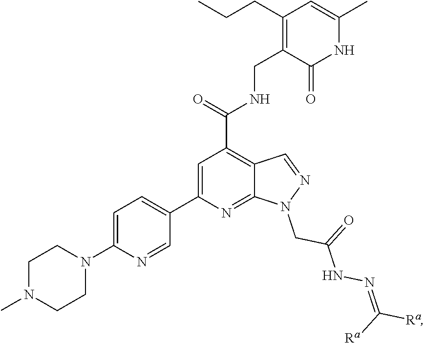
C1=C(N2CCN(C)CC2)N=CC(C2=CC(C(=O)NCC3=C(CCC)C=C(C)NC3=O)=C3C(=N2)N(CC(=O)NN=C([Ra])[Ra])N=C3)=C1
